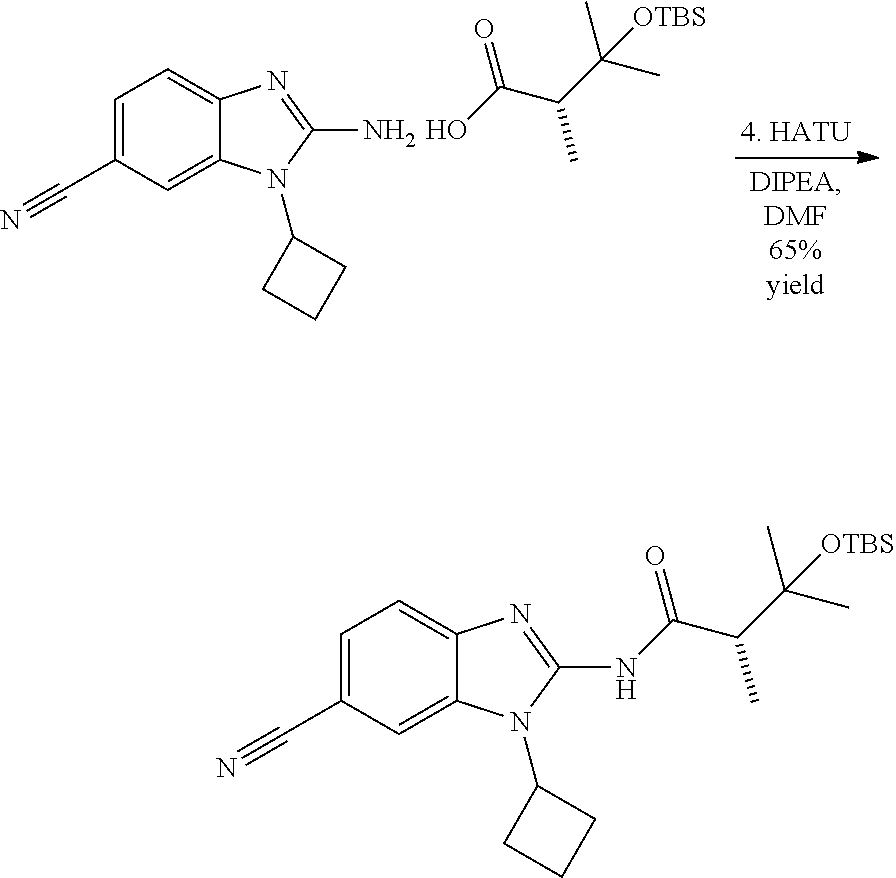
C1=C(C#N)C=C2C(=C1)N=C(N)N2C1CCC1.C(C(C(C)(C)[OTBS])C)(=O)O.C1=C(C#N)C=C2C(=C1)N=C(NC(C(C(C)(C)[OTBS])C)=O)N2C1CCC1
